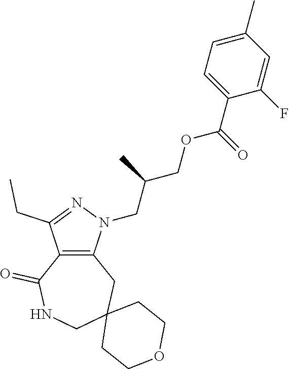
C12=C(N(CC(COC(C3=CC=C(C)C=C3F)=O)C)N=C1CC)CC1(CNC2=O)CCOCC1
